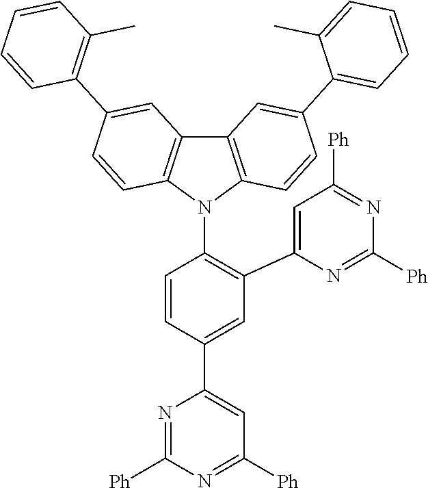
C1=C(C2=CC([Ph])=NC([Ph])=N2)C=CC(N2C3=C(C4=C2C=CC(C2=C(C)C=CC=C2)=C4)C=C(C2=CC=CC=C2C)C=C3)=C1C1=CC([Ph])=NC([Ph])=N1
